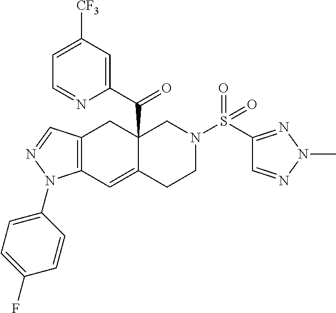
C12=C(C=NN1C1=CC=C(F)C=C1)CC1(C(=O)C3=CC([CF3])=CC=N3)C(=C2)CCN(S(C2=NN(C)N=C2)(=O)=O)C1
